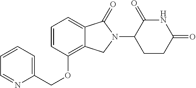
C(OC1=C2C(=CC=C1)C(=O)N(C1C(=O)NC(=O)CC1)C2)C1=CC=CC=N1
